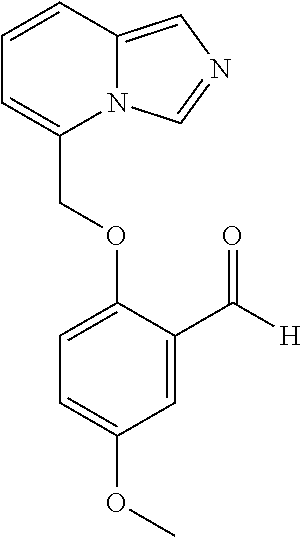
C12=CN=CN1C(COC1=CC=C(OC)C=C1C([H])=O)=CC=C2
